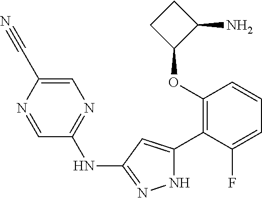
C1(OC2=C(C3=CC(NC4=NC=C(C#N)N=C4)=NN3)C(F)=CC=C2)C(N)CC1
